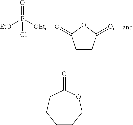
[EtO]P([OEt])(=O)Cl.C1CC(=O)OC1=O.C1CCOC(=O)CC1
